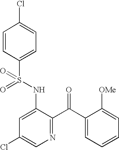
C1=CC(S(NC2=CC(Cl)=CN=C2C(C2=CC=CC=C2[OMe])=O)(=O)=O)=CC=C1Cl
